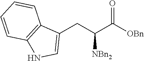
C(C(C([OBn])=O)[NBn2])C1=CNC2=C1C=CC=C2
